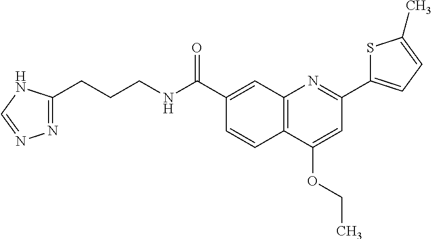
C1(C(NCCCC2=NN=CN2)=O)=CC2=C(C=C1)C(OCC)=CC(C1=CC=C(C)S1)=N2
